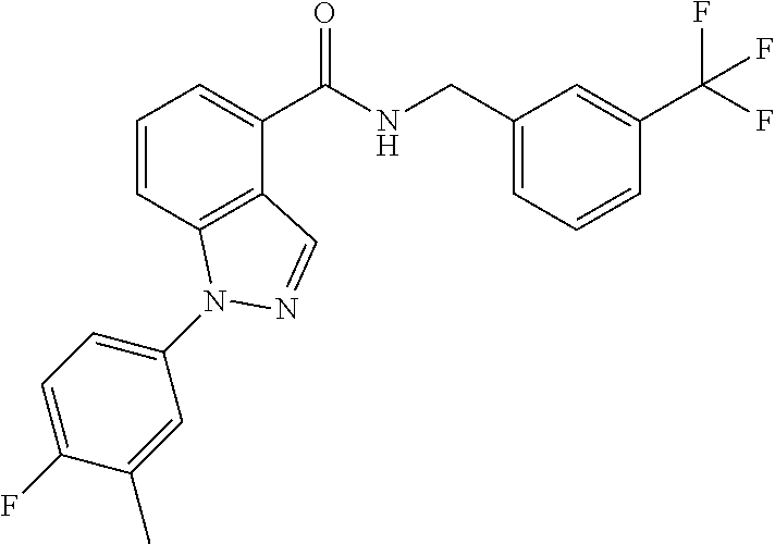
C1=CC2=C(C(C(NCC3=CC=CC(C(F)(F)F)=C3)=O)=C1)C=NN2C1=CC=C(F)C(C)=C1
